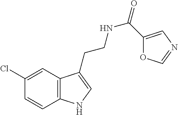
C12=C(C=C(Cl)C=C1)C(CCNC(=O)C1=CN=CO1)=CN2
